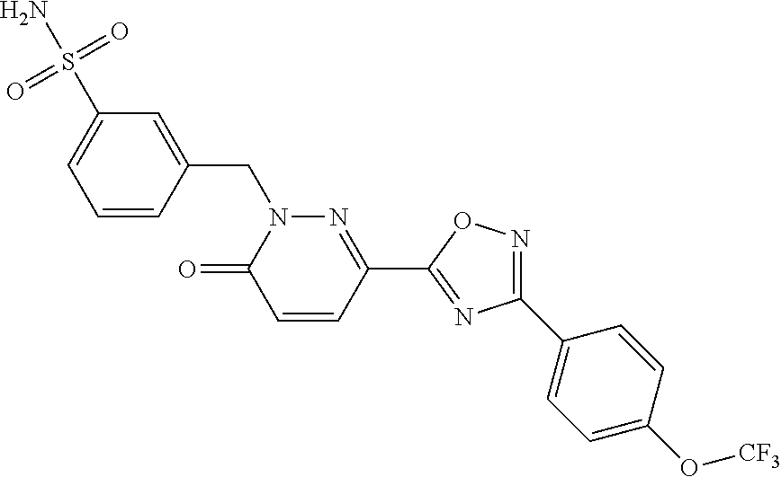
C1=CC(CN2C(=O)C=CC(C3=NC(C4=CC=C(O[CF3])C=C4)=NO3)=N2)=CC(S(=O)(N)=O)=C1
